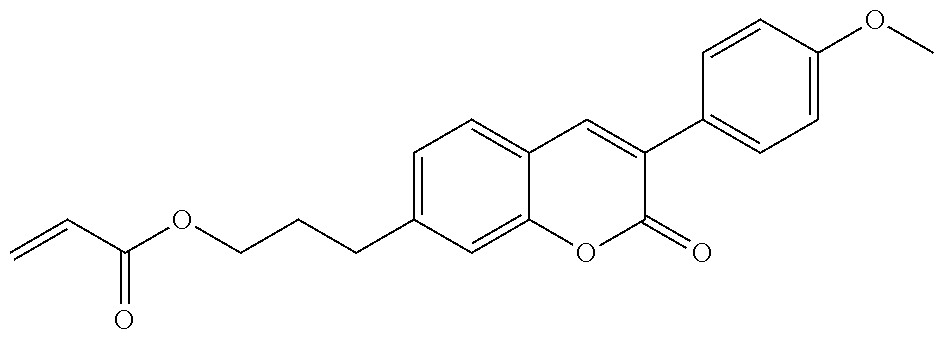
O(CCCC1=CC=C2C(=C1)OC(=O)C(C1=CC=C(OC)C=C1)=C2)C(=O)C=C
